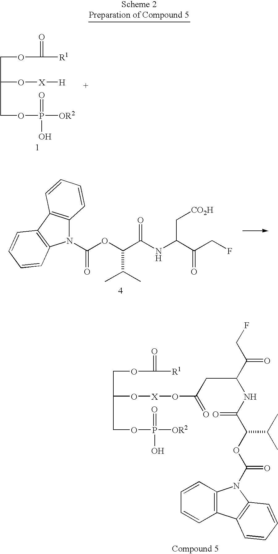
N1(C(OC(C(NC(C(CF)=O)C[CO2H])=O)C(C)C)=O)C2=C(C3=C1C=CC=C3)C=CC=C2.C(C(COP([OR2])(=O)O)O[X]OC(=O)CC(C(CF)=O)NC(C(OC(=O)N1C2=C(C3=C1C=CC=C3)C=CC=C2)C(C)C)=O)OC(=O)[R1].C(C(COP([OR2])(=O)O)O[X][H])OC(=O)[R1]
